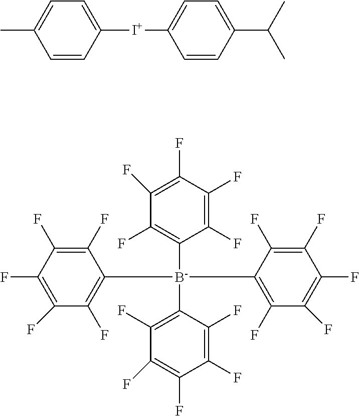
C1=CC([I+]C2=CC=C(C(C)C)C=C2)=CC=C1C.C1(F)=C(F)C(F)=C(F)C([B-](C2=C(F)C(F)=C(F)C(F)=C2F)(C2=C(F)C(F)=C(F)C(F)=C2F)C2=C(F)C(F)=C(F)C(F)=C2F)=C1F
